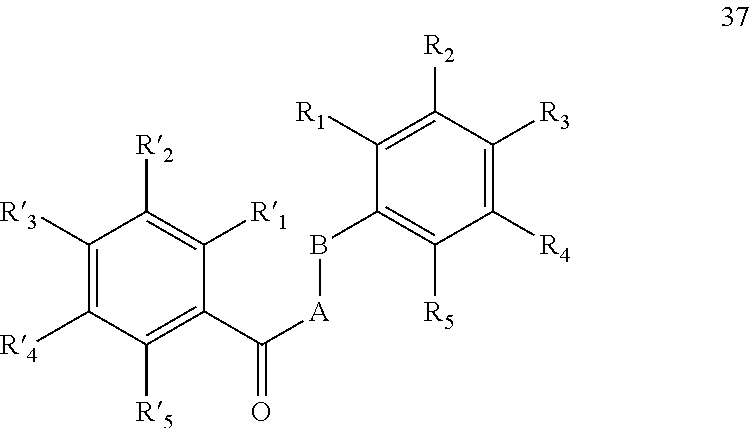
C1([R3])=C([R4])C([R5])=C(C([A]BC2=C([R5])C([R4])=C([R3])C([R2])=C2[R1])=O)C([R1])=C1[R2]
